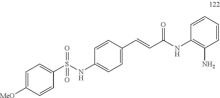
C1=C([MeO])C=CC(S(NC2=CC=C(C=CC(NC3=C(N)C=CC=C3)=O)C=C2)(=O)=O)=C1
